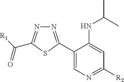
C1(C2=NN=C(C([R1])=O)S2)=CN=C([R2])C=C1NC(C)C
